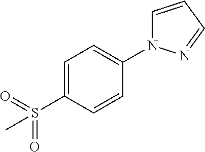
C1=C(S(C)(=O)=O)C=CC(N2C=CC=N2)=C1
